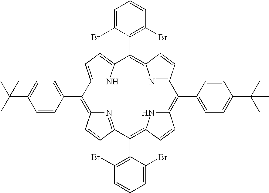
C12=CC=C(N1)C(C1=C(Br)C=CC=C1Br)=C1N=C(C=C1)C(C1=CC=C(C(C)(C)C)C=C1)=C1NC(=C(C3=C(Br)C=CC=C3Br)C3=NC(=C2C2=CC=C(C(C)(C)C)C=C2)C=C3)C=C1
